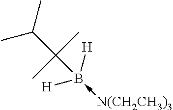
C(C(B([H])([H])-[N(CH2CH3)3])(C)C)(C)C
